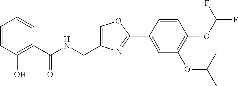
C1=CC(O)=C(C(NCC2=COC(C3=CC(OC(C)C)=C(OC(F)F)C=C3)=N2)=O)C=C1
